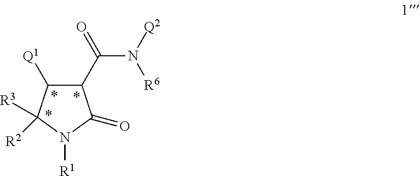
C1(C(=O)N([Q2])[R6])C([Q1])C([R3])([R2])N([R1])C1=O
